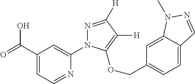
C1(C(=O)O)=CC=NC(N2N=C([H])C([H])=C2OCC2=CC=C3C(=C2)N(C)N=C3)=C1
